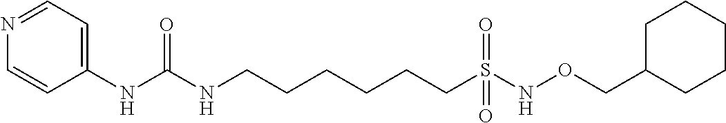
C1=CC(NC(NCCCCCCS(NOCC2CCCCC2)(=O)=O)=O)=CC=N1
